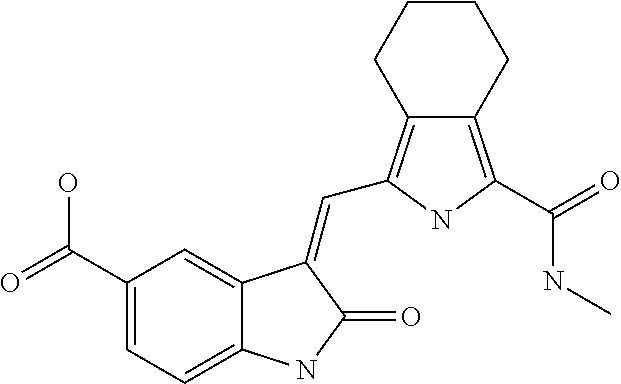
C1(C(=O)O)=CC=C2C(=C1)C(=CC1=C3C(=C(C(=O)NC)N1)CCCC3)C(=O)N2
